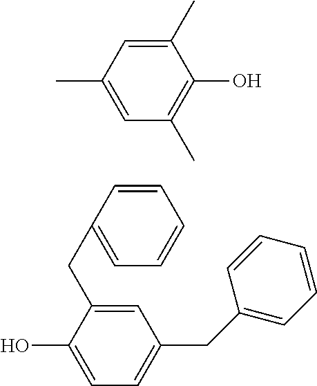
C1(C)=CC(C)=CC(C)=C1O.C1=C(CC2=CC=CC=C2)C(O)=CC=C1CC1=CC=CC=C1
